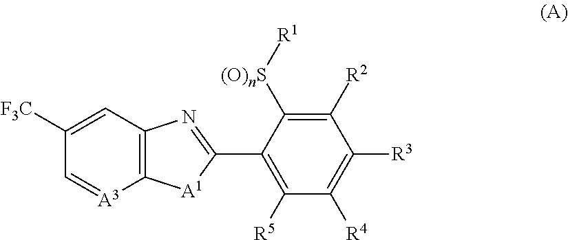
C1([R5])=C(C2=NC3=C([A1]2)[A3]=CC([F3C])=C3)C([(O)nS][R1])=C([R2])C([R3])=C1[R4]
